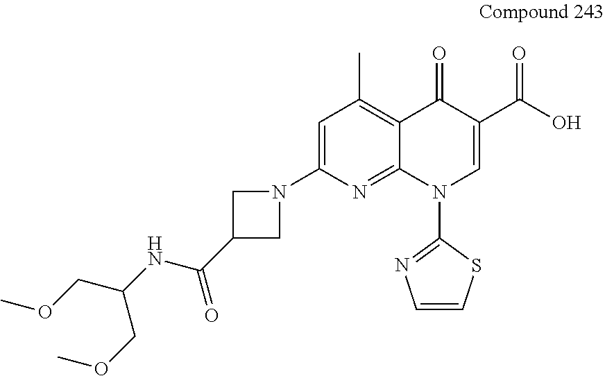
N1(C2=CC(C)=C3C(=N2)N(C2=NC=CS2)C=C(C(O)=O)C3=O)CC(C(NC(COC)COC)=O)C1
